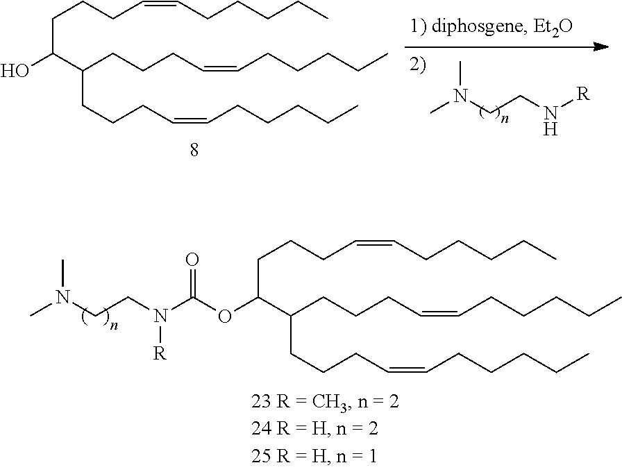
C(C(C(CCCC=CCCCCC)CCCC=CCCCCC)OC(N(CCN(C)C)[R])=O)CCC=CCCCCC.CN(CCN[R])C.C(C(C(CCCC=CCCCCC)CCCC=CCCCCC)O)CCC=CCCCCC
